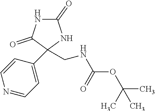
N1C(=O)NC(C2=CC=NC=C2)(CNC(OC(C)(C)C)=O)C1=O
